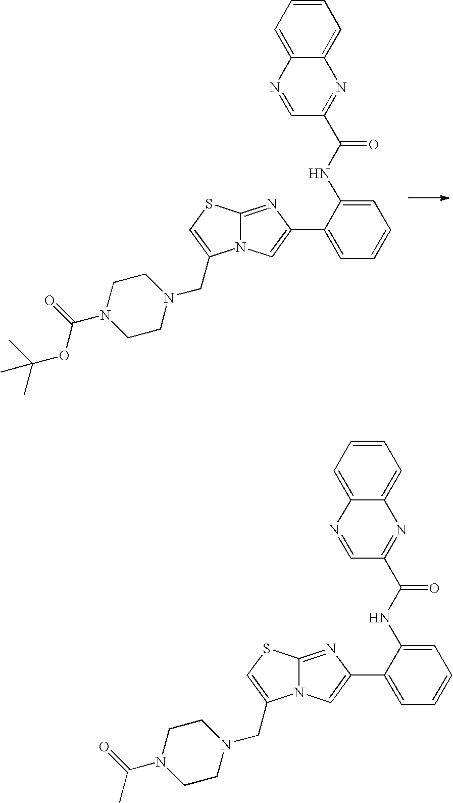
C12=NC(C3=CC=CC=C3NC(=O)C3=NC4=CC=CC=C4N=C3)=CN1C(CN1CCN(C(=O)OC(C)(C)C)CC1)=CS2.C12=NC(C3=CC=CC=C3NC(=O)C3=NC4=CC=CC=C4N=C3)=CN1C(CN1CCN(C(=O)C)CC1)=CS2
